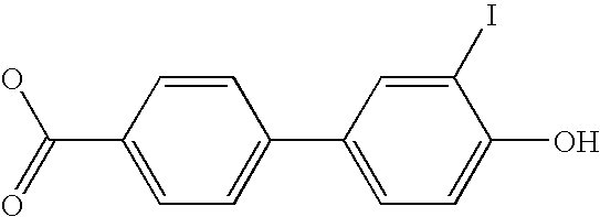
C1=CC(C(O)=O)=CC=C1C1=CC=C(O)C(I)=C1
